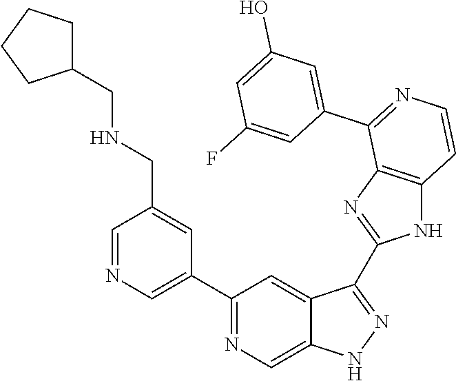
C1(C2=CN=CC(CNCC3CCCC3)=C2)=NC=C2C(=C1)C(C1=NC3=C(N1)C=CN=C3C1=CC(O)=CC(F)=C1)=NN2
